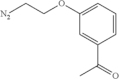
C1(OCC[N2])=CC=CC(C(=O)C)=C1
